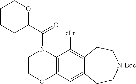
C1COC2=C(N1C(C1CCCCO1)=O)C([cPr])=C1C(=C2)CC[N-Boc]CC1
